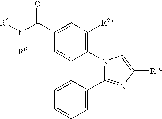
N1(C2=C([R2a])C=C(C(N([R5])[R6])=O)C=C2)C(C2=CC=CC=C2)=NC([R4a])=C1
